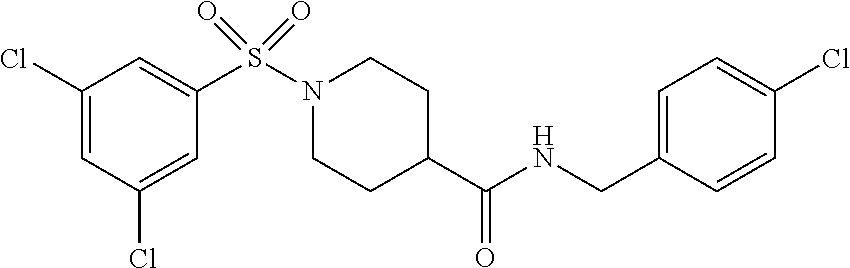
C1(Cl)=CC(Cl)=CC(S(N2CCC(C(NCC3=CC=C(Cl)C=C3)=O)CC2)(=O)=O)=C1
